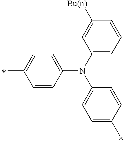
C1(C)=CC=C(N(C2=CC=C(C)C=C2)C2=CC=CC([Bu(n)])=C2)C=C1
